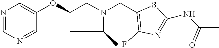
N1=CN=CC(OC2CN(CC3=C(F)N=C(NC(C)=O)S3)C(C)C2)=C1
